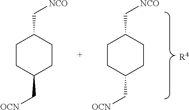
C1CC(C[OCN])CCC1C[NCO].C1CC(C[OCN])CCC1C[NCO].[R4]
